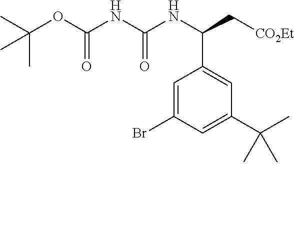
C1=C(Br)C=C(C(C)(C)C)C=C1C(NC(NC(OC(C)(C)C)=O)=O)C[CO2Et]
